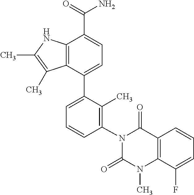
C12=C(C(C3=CC=CC(N4C(=O)N(C)C5=C(C4=O)C=CC=C5F)=C3C)=CC=C1C(=O)N)C(C)=C(C)N2
